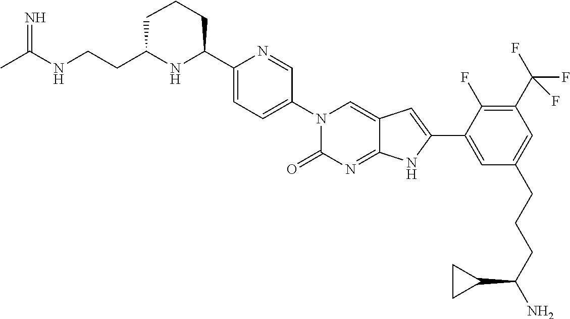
CC(NCCC1NC(C2=CC=C(N3C(=O)N=C4C(=C3)C=C(C3=CC(CCCC(N)C5CC5)=CC(C(F)(F)F)=C3F)N4)C=N2)CCC1)=N
